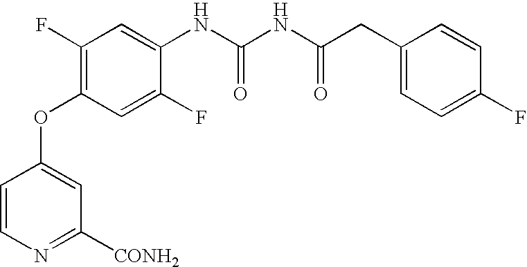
C1(F)=C(OC2=CC([CONH2])=NC=C2)C=C(F)C(NC(=O)NC(=O)CC2=CC=C(F)C=C2)=C1
